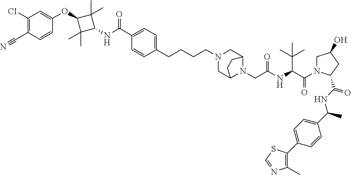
C1(Cl)=C(C#N)C=CC(OC2C(C)(C)C(NC(C3=CC=C(CCCCN4CC5N(CC(NC(C(N6CC(O)CC6C(NC(C6=CC=C(C7=C(C)N=CS7)C=C6)C)=O)=O)C(C)(C)C)=O)C(C4)CC5)C=C3)=O)C2(C)C)=C1
